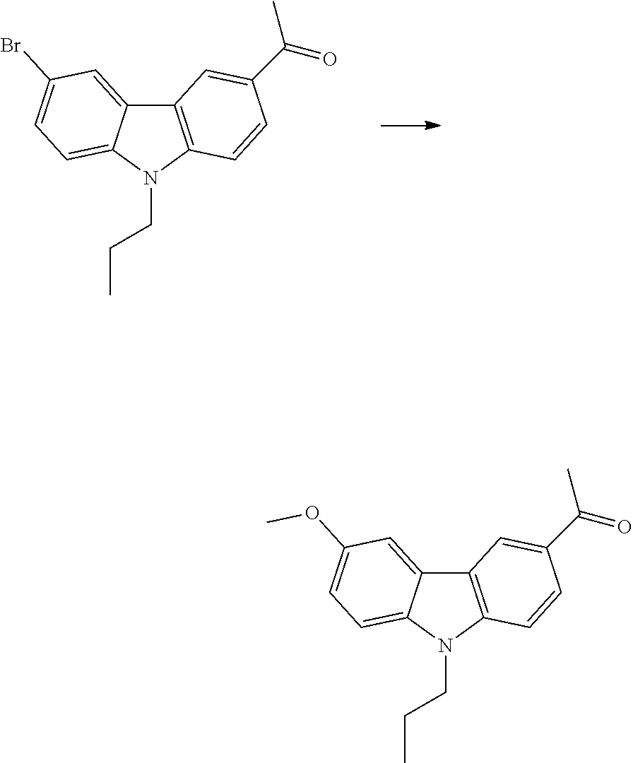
C12=C(C=CC(C(C)=O)=C1)N(CCC)C1=CC=C(Br)C=C21.C12=C(N(CCC)C3=CC=C(OC)C=C13)C=CC(C(C)=O)=C2
